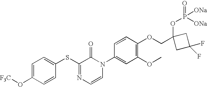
C1=C(O[F3C])C=CC(SC2=NC=CN(C3=CC(OC)=C(OCC4(OP([ONa])(=O)[ONa])CC(F)(F)C4)C=C3)C2=O)=C1
